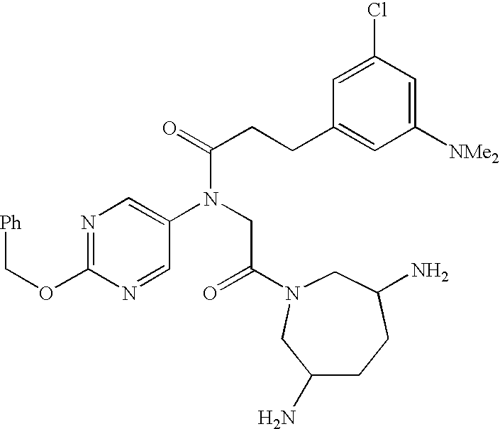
N1=C(OC[Ph])N=CC(N(CC(=O)N2CC(N)CCC(N)C2)C(CCC2=CC([NMe2])=CC(Cl)=C2)=O)=C1
